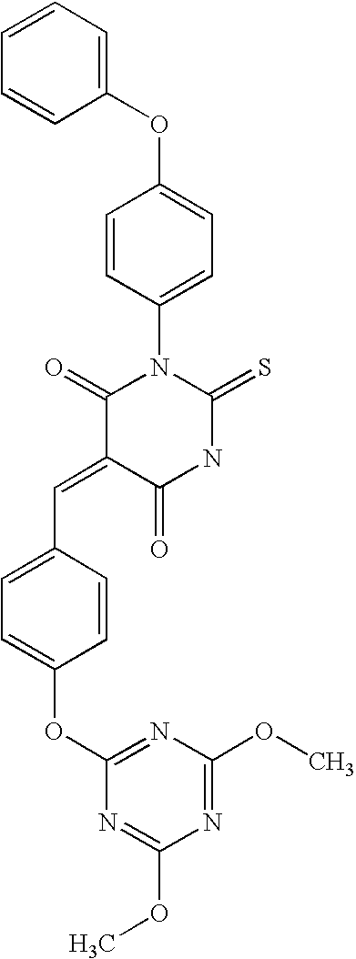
C1(OC2=CC=C(N3C(=O)C(=CC4=CC=C(OC5=NC(OC)=NC(OC)=N5)C=C4)C(=O)NC3=S)C=C2)=CC=CC=C1
